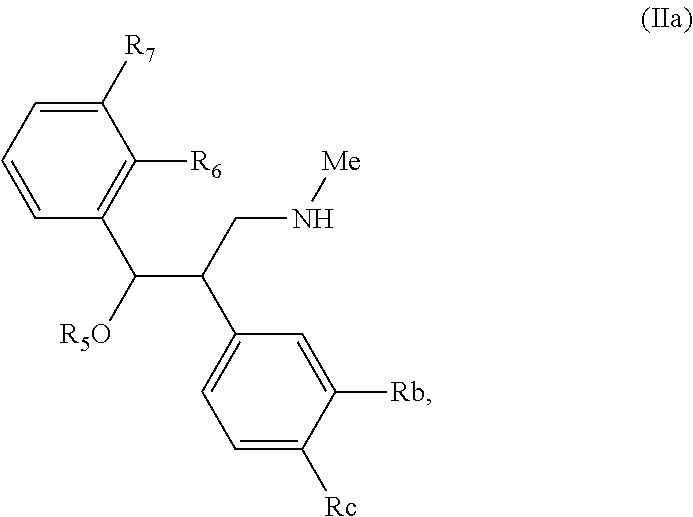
C1([R7])=CC=CC(C([R5O])C(CN[Me])C2=CC=C([Rc])C([Rb])=C2)=C1[R6]
